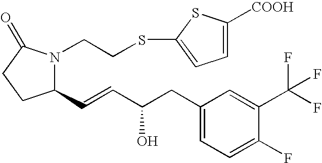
C1(C=CC(CC2=CC=C(F)C(C(F)(F)F)=C2)O)N(CCSC2=CC=C([COOH])S2)C(=O)CC1
